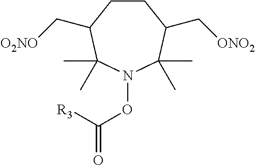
O(C(=O)[R3])N1C(C)(C)C(C[O2NO])CCC(C[ONO2])C1(C)C
